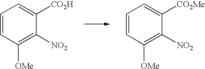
C1=CC([OMe])=C([NO2])C([CO2H])=C1.C1=CC([OMe])=C([NO2])C([CO2Me])=C1
